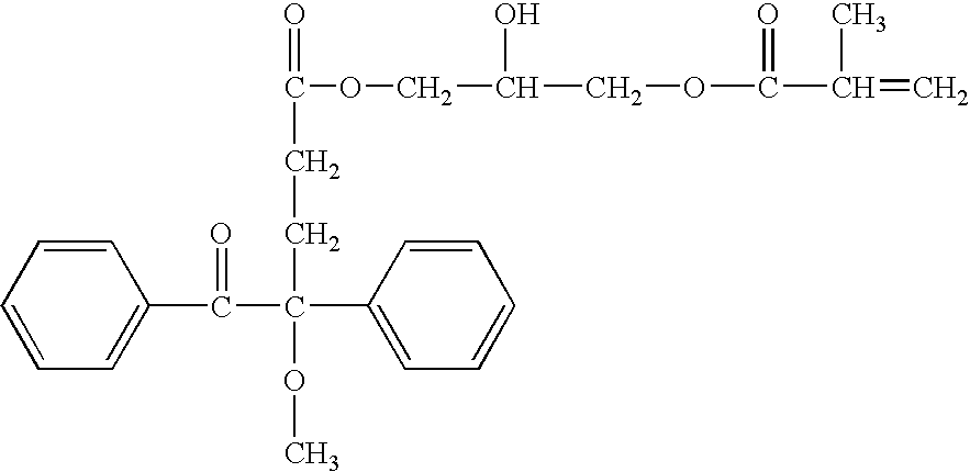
C1=CC=C(C(C(C2=CC=CC=C2)(CCC(=O)OCC(COC(C(=C)C)=O)O)OC)=O)C=C1
